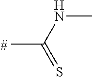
CC(NC)=S
